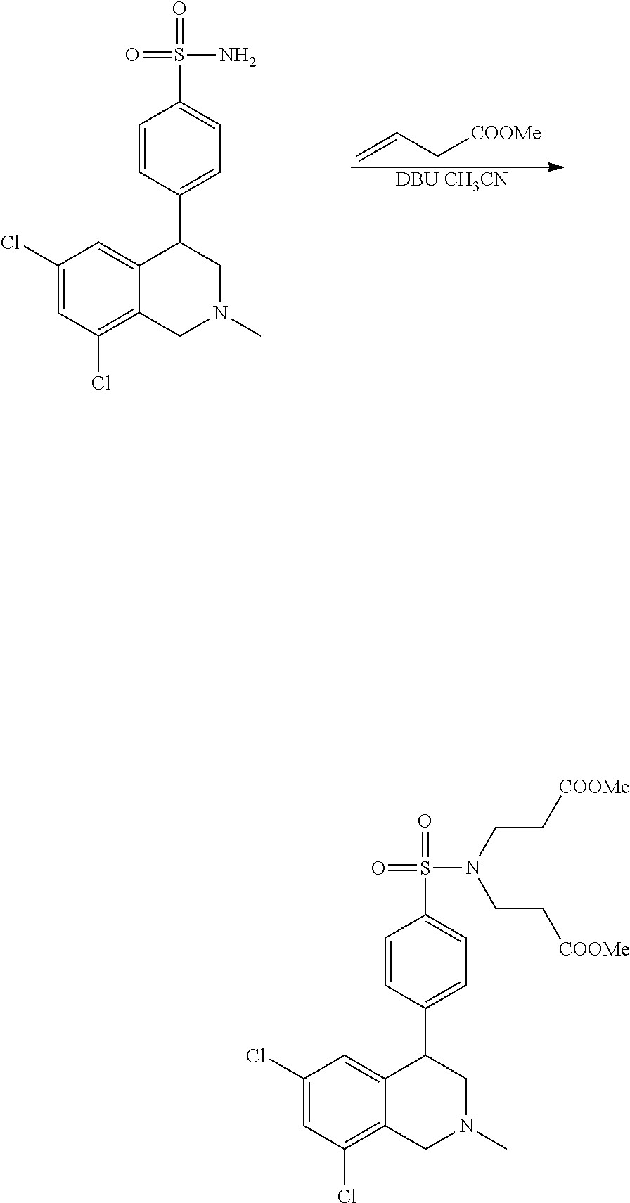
C=CC[COOMe].[DBU CH3CN].C1(Cl)=CC(Cl)=C2C(=C1)C(C1=CC=C(S(=O)(N)=O)C=C1)CN(C)C2.C1(Cl)=CC(Cl)=C2C(=C1)C(C1=CC=C(S(=O)(N(CC[COOMe])CC[COOMe])=O)C=C1)CN(C)C2
